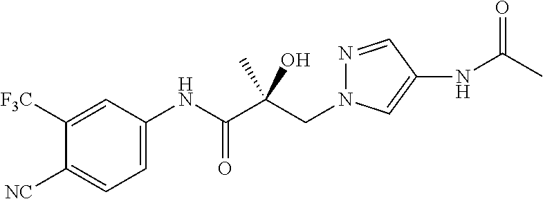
C(C(C(NC1=CC=C([NC])C([F3C])=C1)=O)(O)C)N1N=CC(NC(C)=O)=C1
